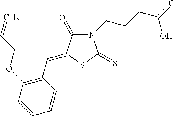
N1(CCCC(=O)O)C(=O)C(=CC2=C(OCC=C)C=CC=C2)SC1=S
